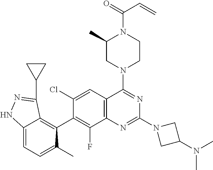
C12=CC=C(C)C(C3=C(F)C4=C(C=C3Cl)C(N3CCN(C(=O)C=C)C(C)C3)=NC(N3CC(N(C)C)C3)=N4)=C1C(C1CC1)=NN2
